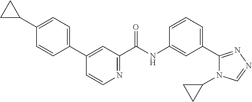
C1(C2CC2)=CC=C(C2=CC(C(NC3=CC(C4=NN=CN4C4CC4)=CC=C3)=O)=NC=C2)C=C1
